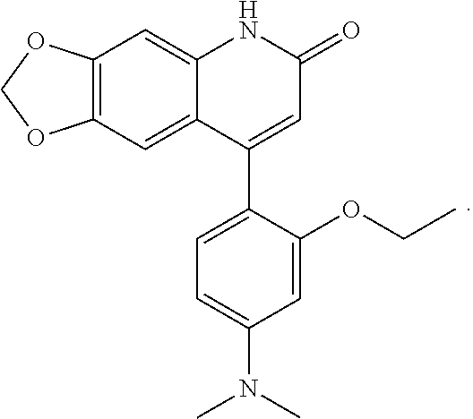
C12=C(C=C3C(=C1)NC(=O)C=C3C1=CC=C(N(C)C)C=C1OCC)OCO2
